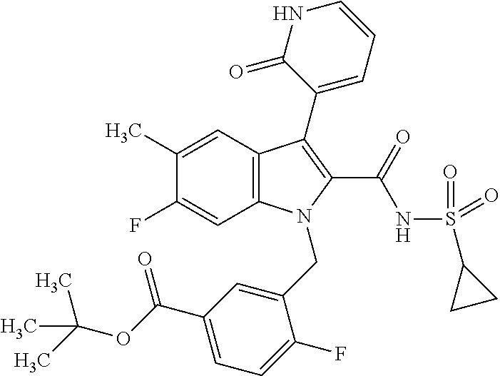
C1(C)=CC2=C(C=C1F)N(CC1=CC(C(=O)OC(C)(C)C)=CC=C1F)C(C(=O)NS(=O)(=O)C1CC1)=C2C1=CC=CNC1=O
